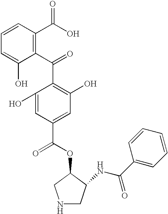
C1=CC(C(O)=O)=C(C(=O)C2=C(O)C=C(C(OC3C(NC(C4=CC=CC=C4)=O)CNC3)=O)C=C2O)C(O)=C1
